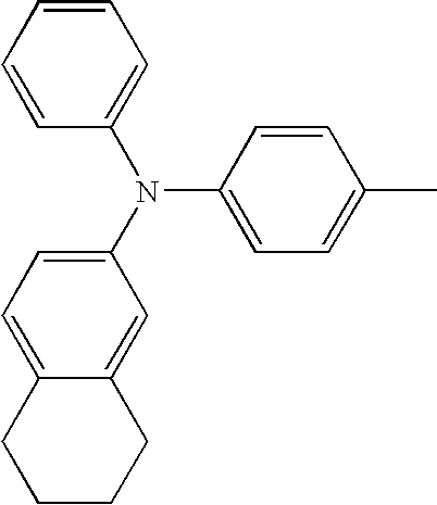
N(C1=CC=C(C)C=C1)(C1=CC=C2C(=C1)CCCC2)C1=CC=CC=C1
